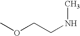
COCCNC
